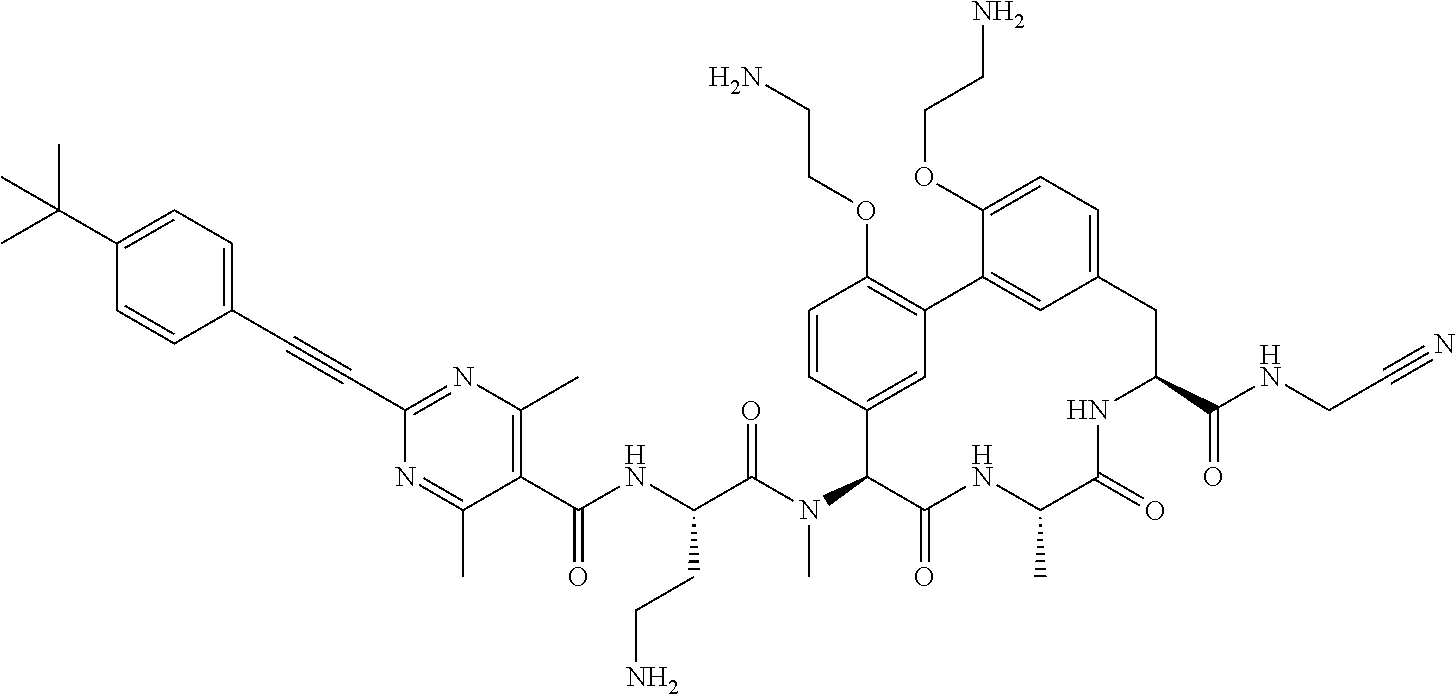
C1(C(NC(C(N(C2C(=O)NC(C)C(=O)NC(C(NCC#N)=O)CC3=CC=C(OCCN)C(=C3)C3=C(OCCN)C=CC2=C3)C)=O)CCN)=O)=C(C)N=C(C#CC2=CC=C(C(C)(C)C)C=C2)N=C1C
